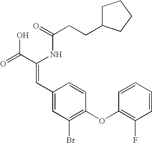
C(=O)(NC(C(=O)O)=CC1=CC(Br)=C(OC2=C(F)C=CC=C2)C=C1)CCC1CCCC1
